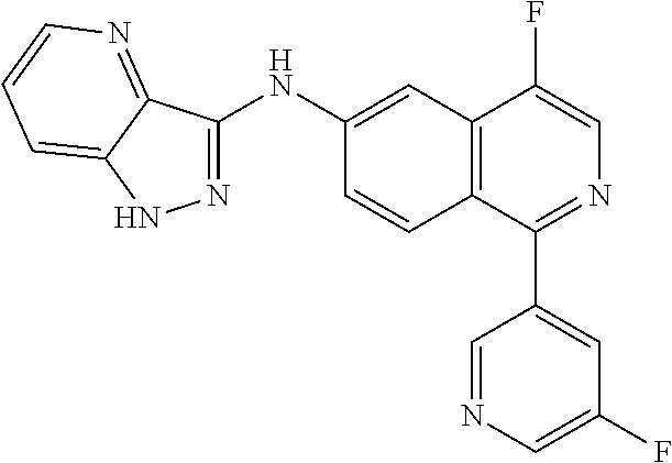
N1=C(NC2=CC3=C(C=C2)C(C2=CC(F)=CN=C2)=NC=C3F)C2=NC=CC=C2N1
